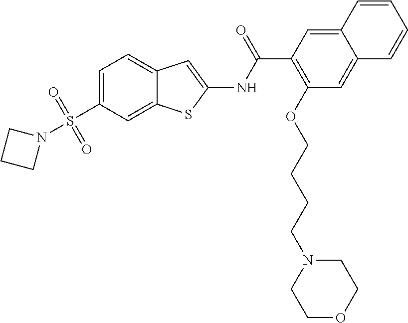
C1=C(S(=O)(=O)N2CCC2)C=C2C(=C1)C=C(NC(=O)C1=C(OCCCCN3CCOCC3)C=C3C(=C1)C=CC=C3)S2
